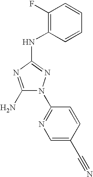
C1(N)=NC(NC2=C(F)C=CC=C2)=NN1C1=NC=C(C#N)C=C1
